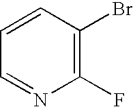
C1=CC(Br)=C(F)N=C1
